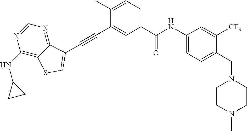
C1=C(C)C(C#CC2=CSC3=C(NC4CC4)N=CN=C32)=CC(C(=O)NC2=CC=C(CN3CCN(C)CC3)C([CF3])=C2)=C1
